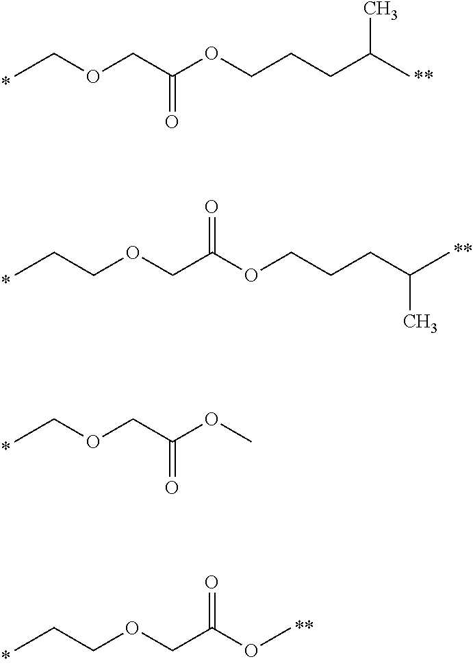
CCOCC(OCCCC(C)C)=O.C(C(OCCCC(C)C)=O)OCCC.CCOCC(OC)=O.CCCOCC(OC)=O
